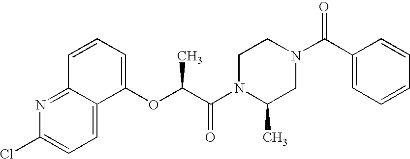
C1=C2C(=NC(Cl)=C1)C=CC=C2OC(C(N1C(C)CN(C(C2=CC=CC=C2)=O)CC1)=O)C
